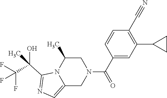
C1C(C)N2C(=CN=C2C(C(F)(F)F)(O)C)CN1C(C1=CC(C2CC2)=C(C#N)C=C1)=O
